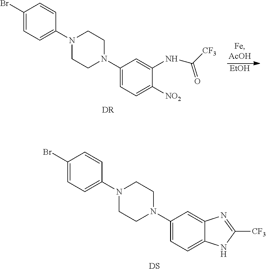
C1(Br)=CC=C(N2CCN(C3=CC=C4C(=C3)N=C([CF3])N4)CC2)C=C1.[DS].[EtOH].C1(Br)=CC=C(N2CCN(C3=CC=C([NO2])C(NC([CF3])=O)=C3)CC2)C=C1.[DR]
